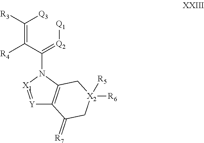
[Y]1=[X1]N(C(=[Q2][Q1])C(=C([R3])[Q3])[R4])C2=C1C(=[R7])C[X2]([R6])([R5])C2
